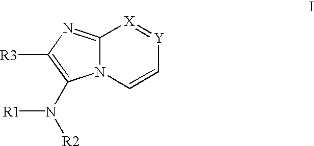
N12C(=NC([R3])=C1N([R2])[R1])[X]=[Y]C=C2
